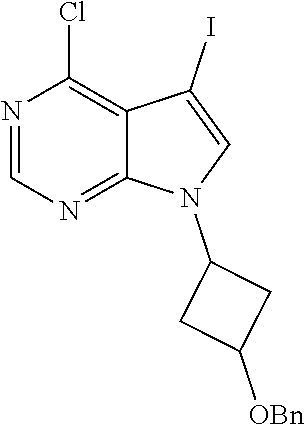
N1=C2C(=C(Cl)N=C1)C(I)=CN2C1CC([OBn])C1
